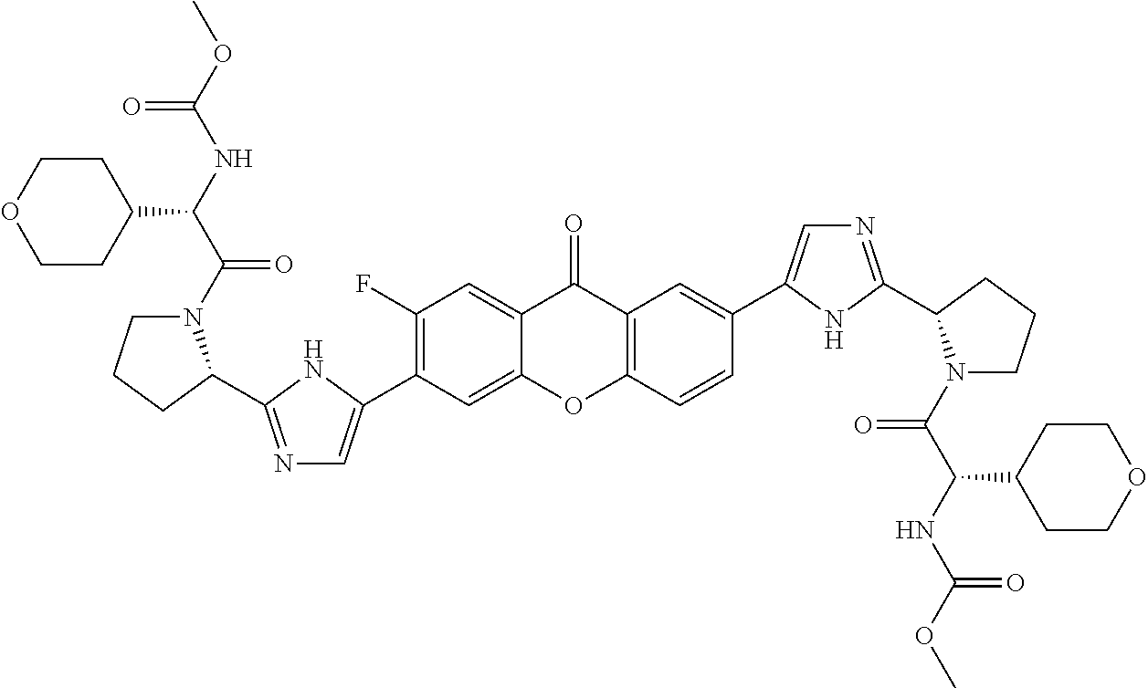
C1(F)=C(C2=CN=C(C3N(C(C(NC(OC)=O)C4CCOCC4)=O)CCC3)N2)C=C2C(=C1)C(=O)C1=C(O2)C=CC(C2=CN=C(C3N(C(C(NC(OC)=O)C4CCOCC4)=O)CCC3)N2)=C1
